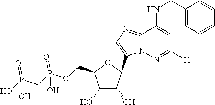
C1(C2C(O)C(O)C(COP(=O)(O)CP(=O)(O)O)O2)=CN=C2C(NCC3=CC=CC=C3)=CC(Cl)=NN12
